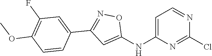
C1=C(NC2=CC(C3=CC(F)=C(OC)C=C3)=NO2)N=C(Cl)N=C1
